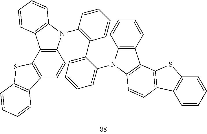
C12=C(N(C3=C(C4=CC=CC=C4N4C5=C(C6=C4C=CC4=C6SC6=C4C=CC=C6)C=CC=C5)C=CC=C3)C3=C1C=CC=C3)C=CC1=C2SC2=C1C=CC=C2
